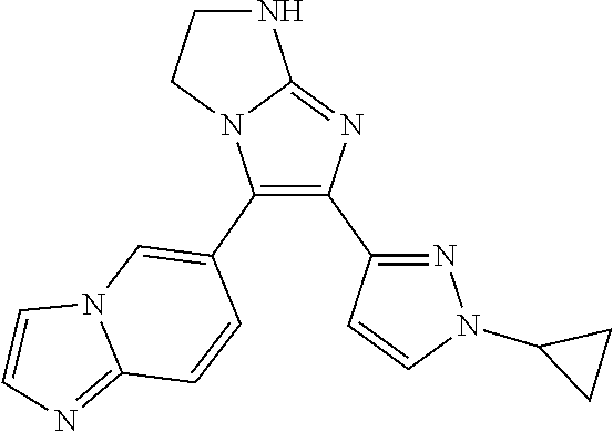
C1CN2C(=NC(C3=NN(C4CC4)C=C3)=C2C2=CN3C(=NC=C3)C=C2)N1
